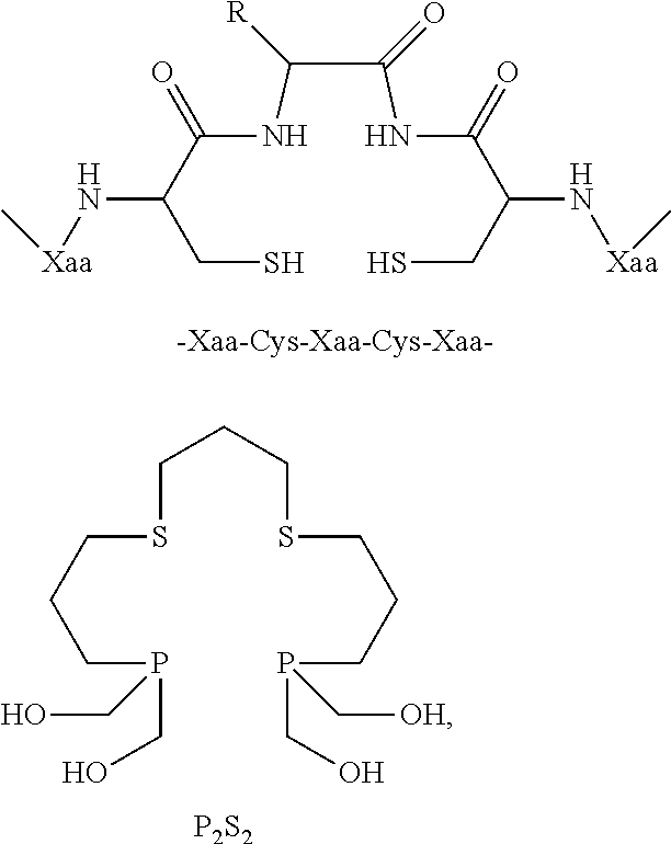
N(C(C(NC(C(CS)N[Xaa]C)=O)[R])=O)C(C(CS)N[Xaa]C)=O.S(CCCP(CO)C[OH])CCCSCCCP(CO)CO.[P2S2]
